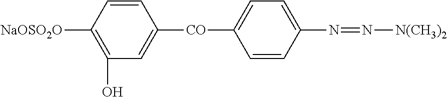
C1=CC([NaOSO2O])=C(O)C=C1[CO]C1=CC=C(N=N[N(CH3)2])C=C1
